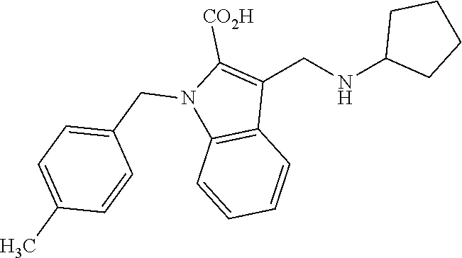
N1(CC2=CC=C(C)C=C2)C2=C(C(CNC3CCCC3)=C1[CO2H])C=CC=C2
